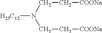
[H25C12]N(CC[COONa])CC[COONa]
